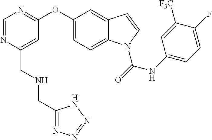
O(C1=CC=C2C(=C1)C=CN2C(=O)NC1=CC=C(F)C([F3C])=C1)C1=NC=NC(CNCC2=NN=NN2)=C1
